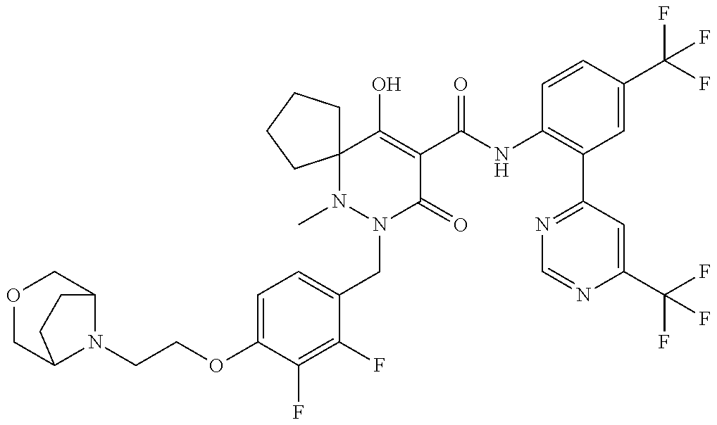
N1(C)N(CC2=CC=C(OCCN3C4COCC3CC4)C(F)=C2F)C(=O)C(C(NC2=C(C3=NC=NC(C(F)(F)F)=C3)C=C(C(F)(F)F)C=C2)=O)=C(O)C12CCCC2
